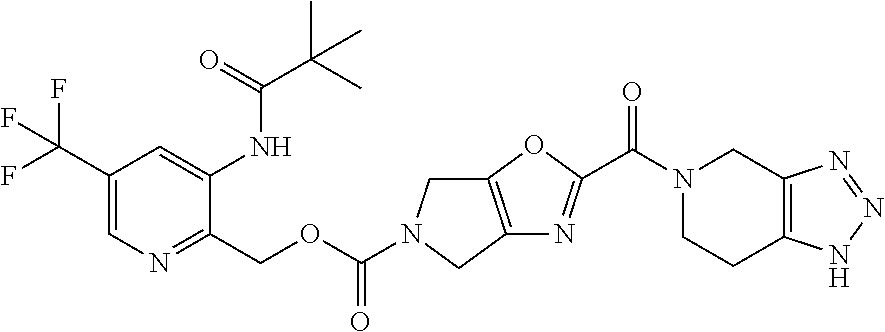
C12=C(CN(C(OCC3=NC=C(C(F)(F)F)C=C3NC(C(C)(C)C)=O)=O)C1)N=C(C(=O)N1CCC3=C(C1)N=NN3)O2
